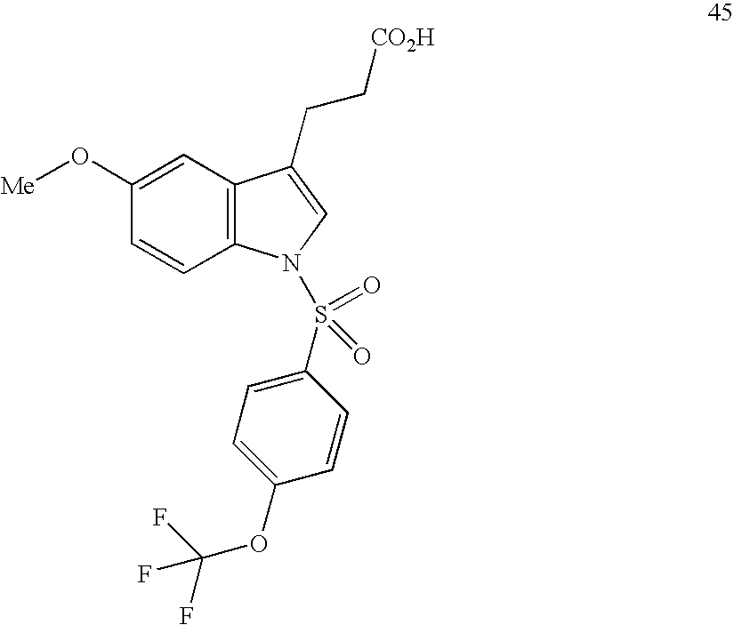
C1(O[Me])=CC2=C(C=C1)N(S(=O)(=O)C1=CC=C(OC(F)(F)F)C=C1)C=C2CC[CO2H]
